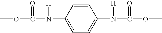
COC(N(C1=CC=C(N(C(OC)=O)[H])C=C1)[H])=O
